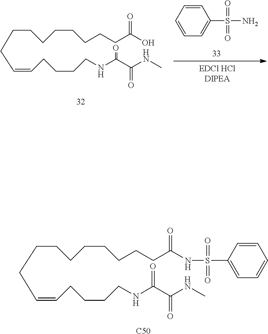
C1=CC=CC=C1S(N)(=O)=O.C(CCCCCCCC(O)=O)CC=CCCCCNC(C(NC)=O)=O.C(CCCCCCCC(NS(C1=CC=CC=C1)(=O)=O)=O)CC=CCCCCNC(C(NC)=O)=O.[C50]
